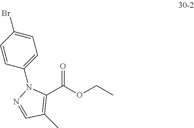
C1(C(OCC)=O)=C(C)C=NN1C1=CC=C(Br)C=C1
